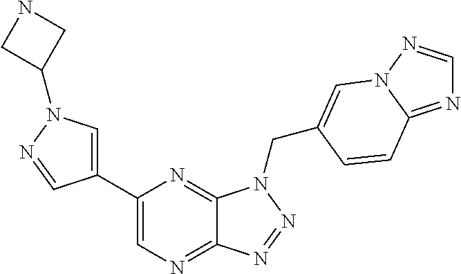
C1=C(C2=CN=C3C(=N2)N(CC2=CN4N=CN=C4C=C2)N=N3)C=NN1C1CNC1
